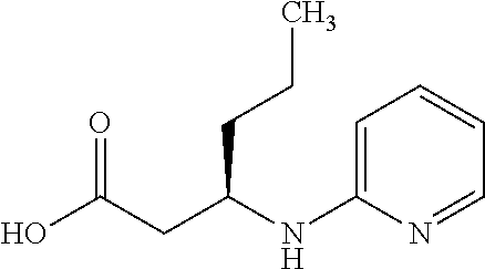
OC(CC(NC1=CC=CC=N1)CCC)=O
